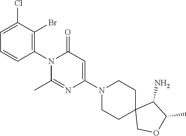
C1(N2C(C)=NC(N3CCC4(CC3)COC(C)C4N)=CC2=O)=C(Br)C(Cl)=CC=C1
